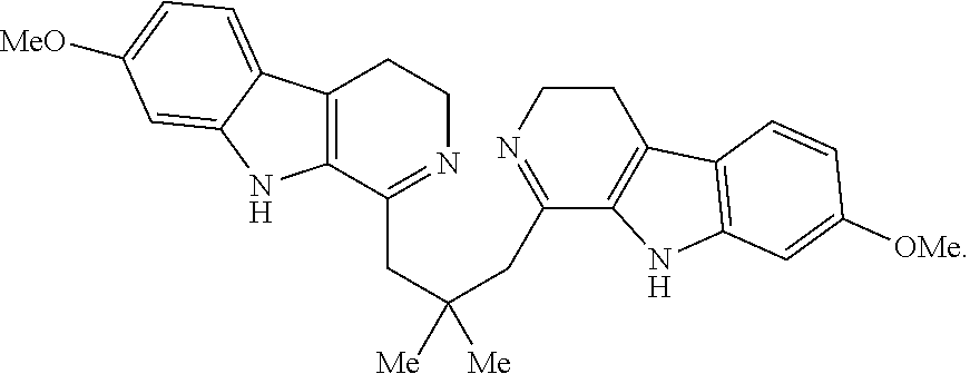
C12=C(C(CC(CC3=NCCC4=C3NC3=C4C=CC([OMe])=C3)([Me])[Me])=NCC1)NC1=CC([MeO])=CC=C21
